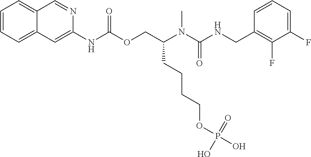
C1=CC(CNC(N(C(COC(NC2=CC3=CC=CC=C3C=N2)=O)CCCCOP(O)(=O)O)C)=O)=C(F)C(F)=C1
